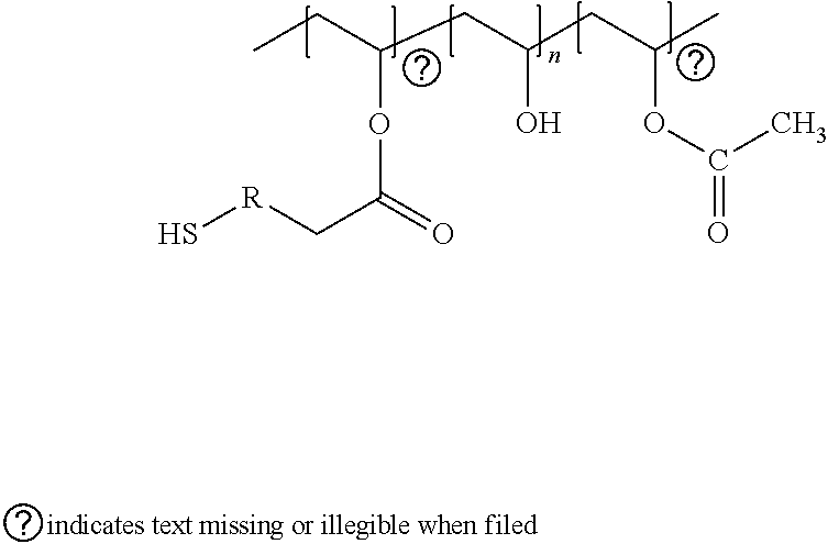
CCC(OC(C[R]S)=O)CC(O)CC(OC(=O)C)C
